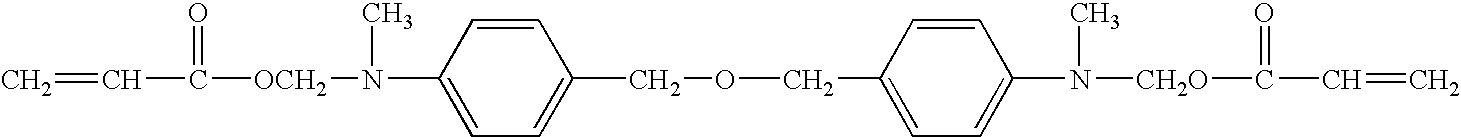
C=CC(=O)[OCH2]N(C)C1=CC=C(COCC2=CC=C(N([CH2O]C(=O)C=C)C)C=C2)C=C1
